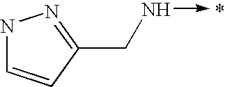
N1C=CC(CN->C)=N1
